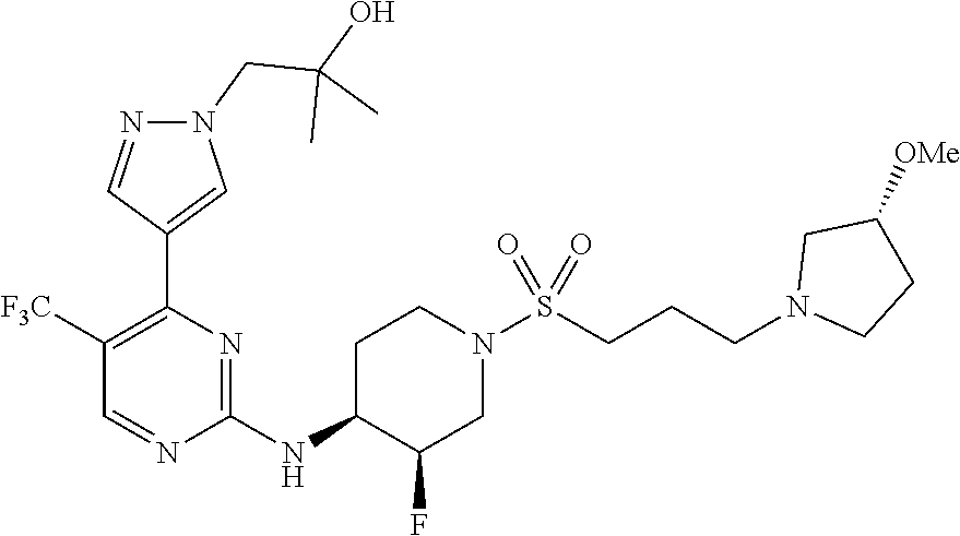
C1(NC2C(F)CN(S(CCCN3CCC([OMe])C3)(=O)=O)CC2)=NC(C2=CN(CC(O)(C)C)N=C2)=C([F3C])C=N1
